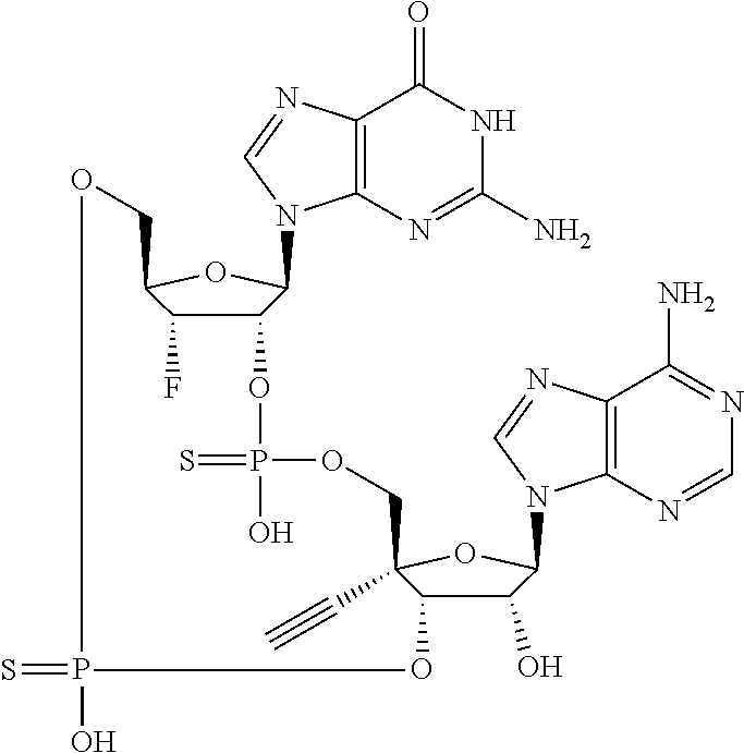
C12=C(N=C(N)NC1=O)N(C1C(OP(=S)(O)OCC3(C#C)C(O)C(O)C(N4C5=C(C(N)=NC=N5)N=C4)O3)C(F)C(CO)O1)C=N2.S=PO
